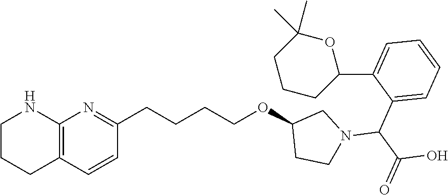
C1=C(C2OC(C)(C)CCC2)C(C(N2CC(OCCCCC3=NC4=C(C=C3)CCCN4)CC2)C(=O)O)=CC=C1
